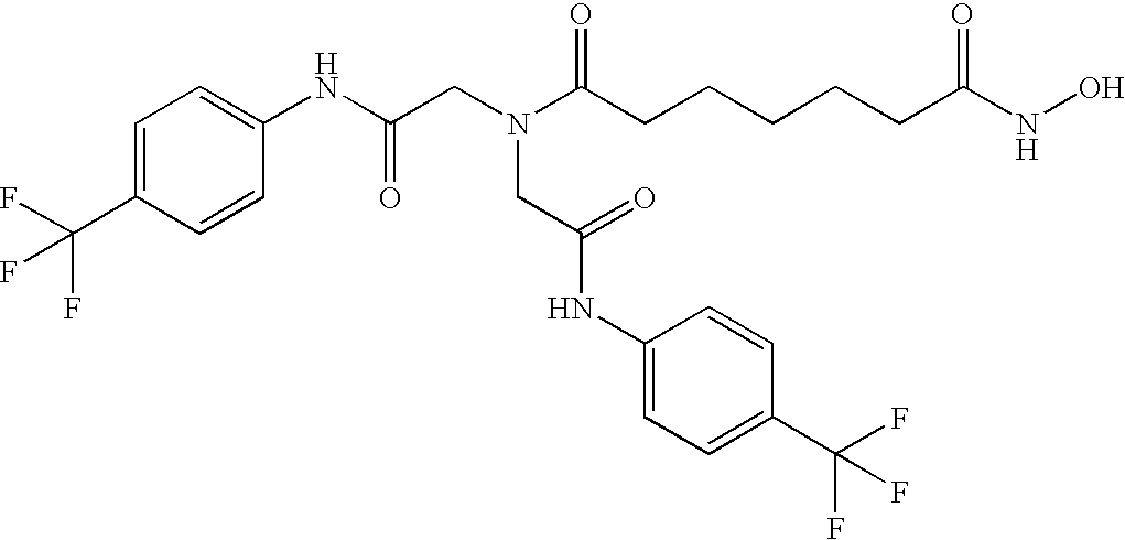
C1=C(C(F)(F)F)C=CC(NC(CN(C(CCCCCC(NO)=O)=O)CC(NC2=CC=C(C(F)(F)F)C=C2)=O)=O)=C1
